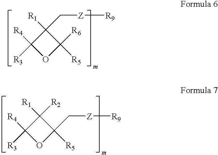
C1([R1])(C[Z][R9])C([R4])([R3])OC1([R5])[R6].C1([R1])([R2])C([R4])([R3])OC1([R5])C[Z][R9]
